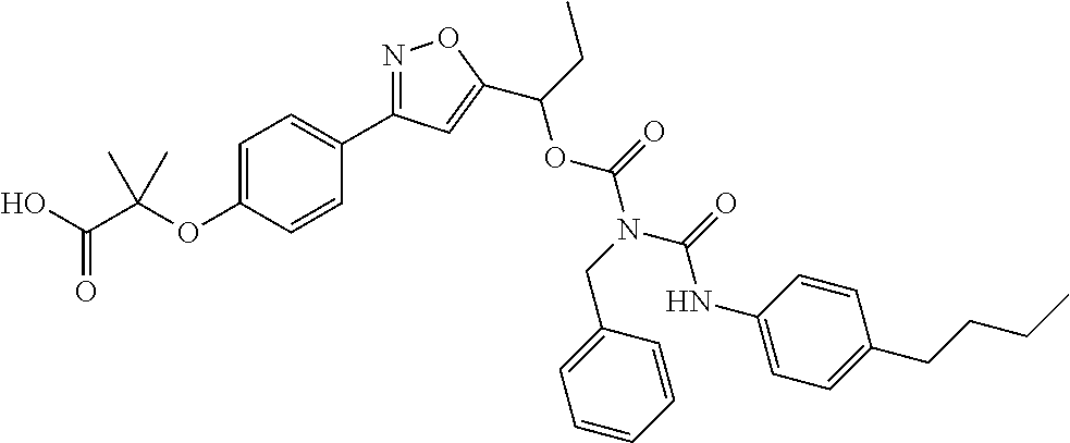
C1=C(OC(C(O)=O)(C)C)C=CC(C2=NOC(C(CC)OC(N(CC3=CC=CC=C3)C(=O)NC3=CC=C(CCCC)C=C3)=O)=C2)=C1
